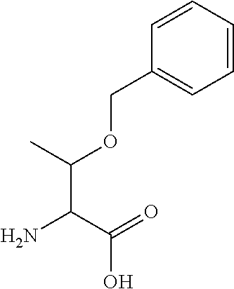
C(C(=O)O)(N)C(OCC1=CC=CC=C1)C
